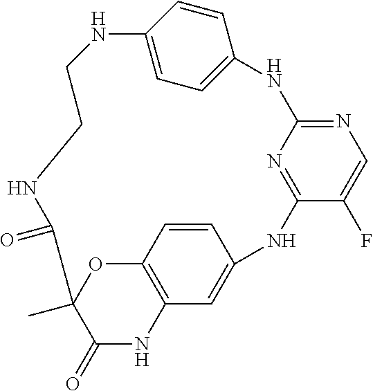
C1CNC2=CC=C(C=C2)NC2=NC=C(F)C(=N2)NC2=CC3=C(C=C2)OC(C)(C(=O)N3)C(=O)N1
